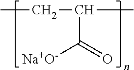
CCC(C)C(=O)[Na+O-]
